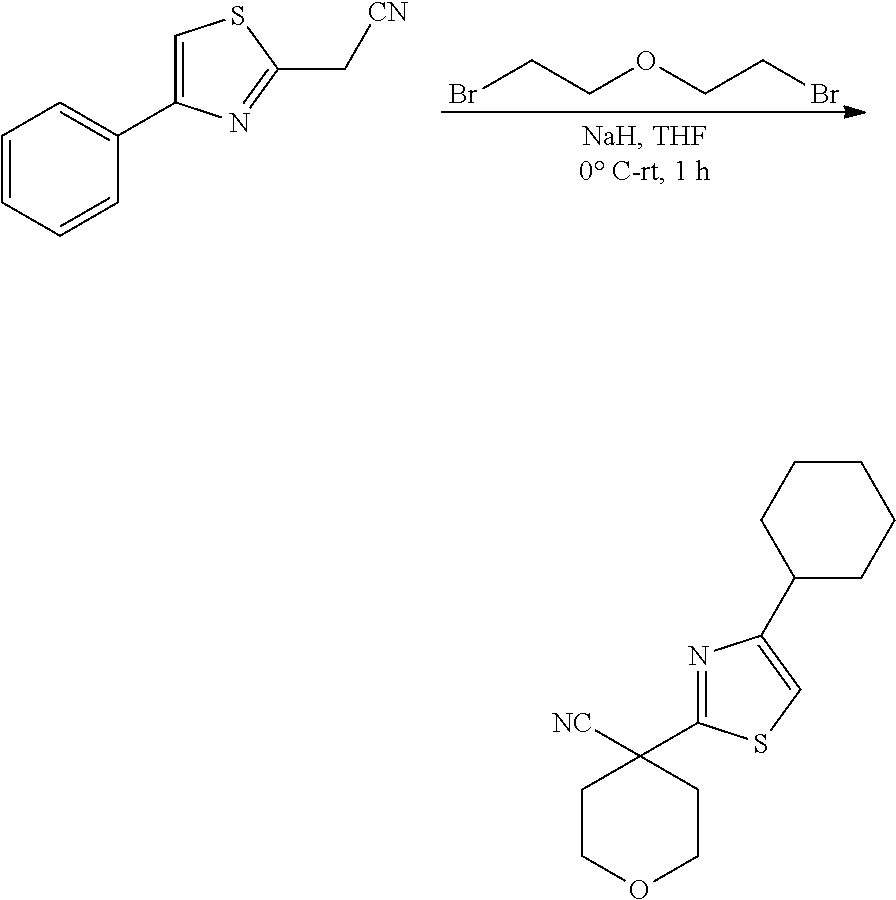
BrCCOCCBr.C1=CC=CC(C2=CSC(C[CN])=N2)=C1.C1COCCC1([NC])C1=NC(C2CCCCC2)=CS1
